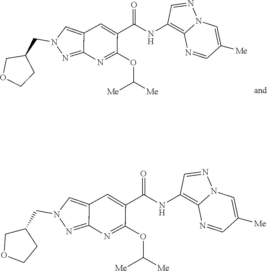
N1(CC2COCC2)N=C2C(=C1)C=C(C(NC1=C3N(N=C1)C=C([Me])C=N3)=O)C(OC([Me])[Me])=N2.N1(CC2COCC2)N=C2C(=C1)C=C(C(NC1=C3N(N=C1)C=C([Me])C=N3)=O)C(OC([Me])[Me])=N2
